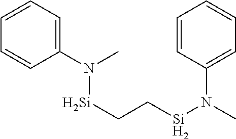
N([Si]CC[Si]N(C)C1=CC=CC=C1)(C1=CC=CC=C1)C
